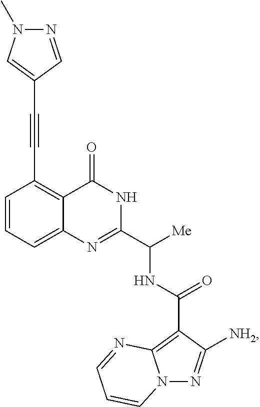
C12=CC=CC(C#CC3=CN(C)N=C3)=C1C(=O)NC(C([Me])NC(C1=C3N(N=C1[NH2])C=CC=N3)=O)=N2
